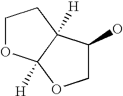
C1OC2([H])C([H])(C1)C(O)CO2
